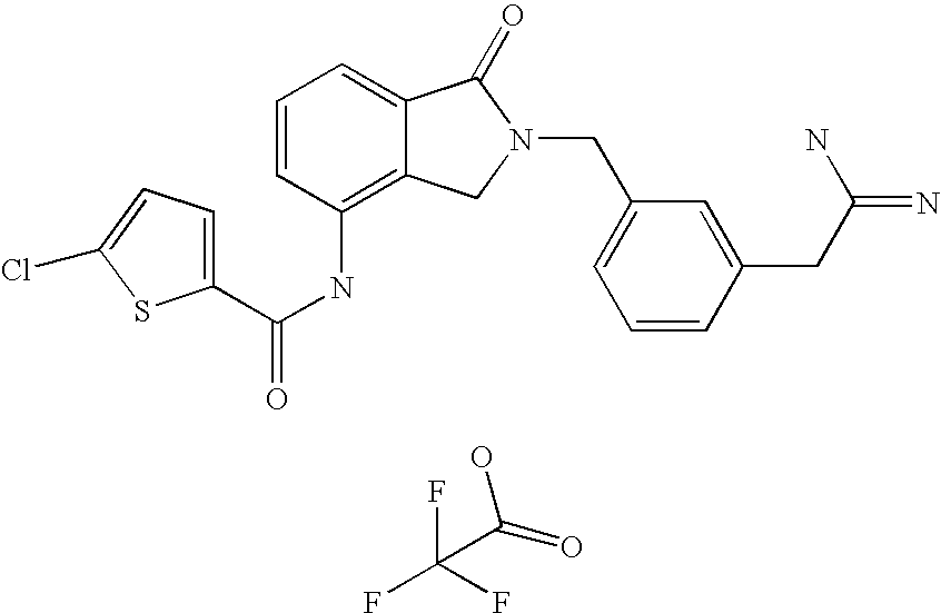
O=C(O)C(F)(F)F.C1=C2C(=C(NC(=O)C3=CC=C(Cl)S3)C=C1)CN(CC1=CC=CC(CC(=N)N)=C1)C2=O
